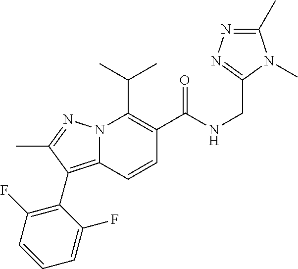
CC(C)C1=C(C(NCC2=NN=C(C)N2C)=O)C=CC2=C(C3=C(F)C=CC=C3F)C(C)=NN12
